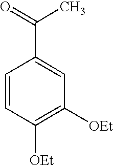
C1=CC([OEt])=C([OEt])C=C1C(=O)C
